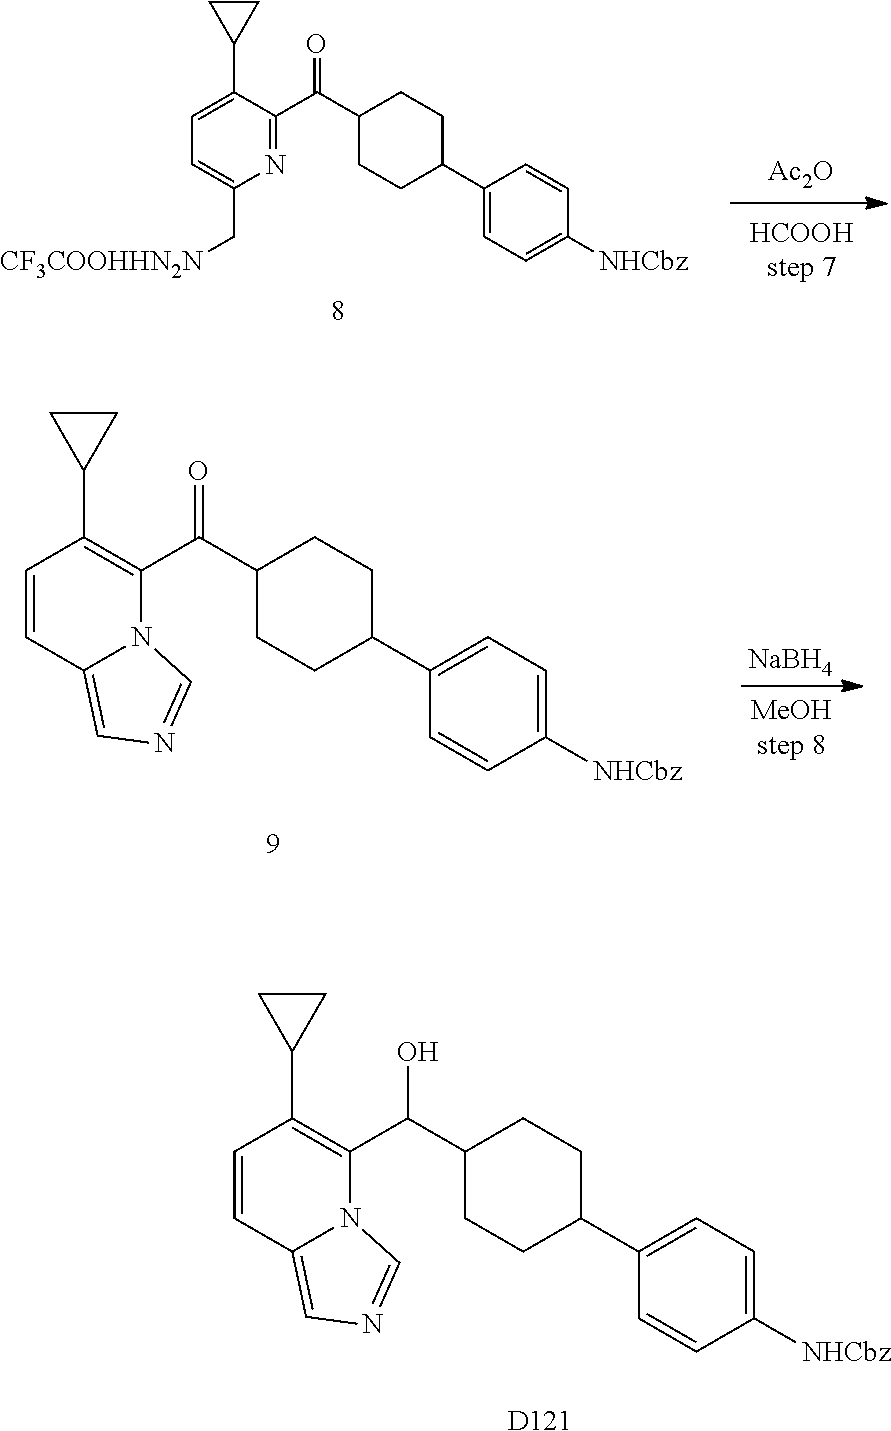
C1=CC2=CN=CN2C(C(C2CCC(C3=CC=C([NHCbz])C=C3)CC2)O)=C1C1CC1.[D121].C1=C(C2CC2)C(C(C2CCC(C3=CC=C([NHCbz])C=C3)CC2)=O)=NC(C[CF3COOHHN2N])=C1.[Ac2O].C1=CC2=CN=CN2C(C(C2CCC(C3=CC=C([NHCbz])C=C3)CC2)=O)=C1C1CC1.[NaBH4]
